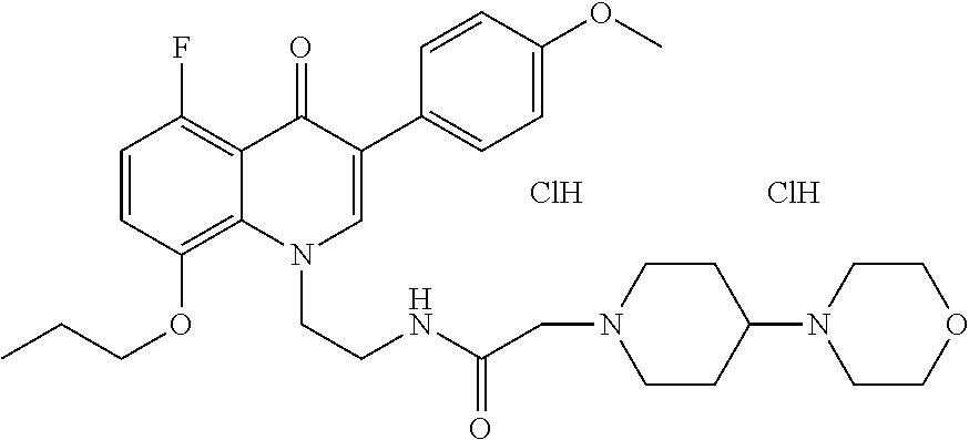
C1=C(OC)C=CC(C2=CN(CCNC(CN3CCC(N4CCOCC4)CC3)=O)C3=C(OCCC)C=CC(F)=C3C2=O)=C1.Cl.Cl
